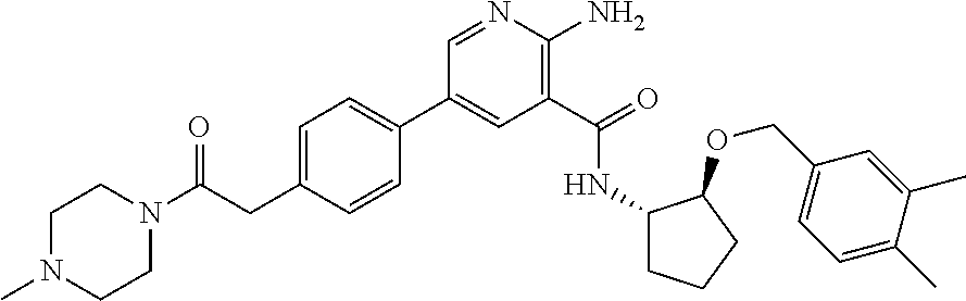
C1(C2=CC=C(CC(=O)N3CCN(C)CC3)C=C2)=CC(C(=O)NC2CCCC2OCC2=CC=C(C)C(C)=C2)=C(N)N=C1
